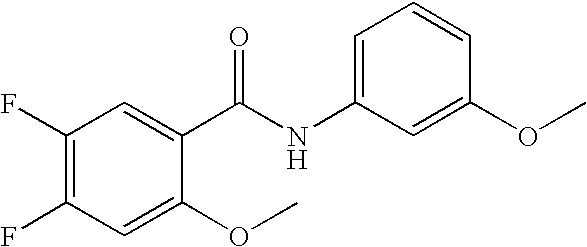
C1(F)=C(F)C=C(OC)C(C(NC2=CC=CC(OC)=C2)=O)=C1
